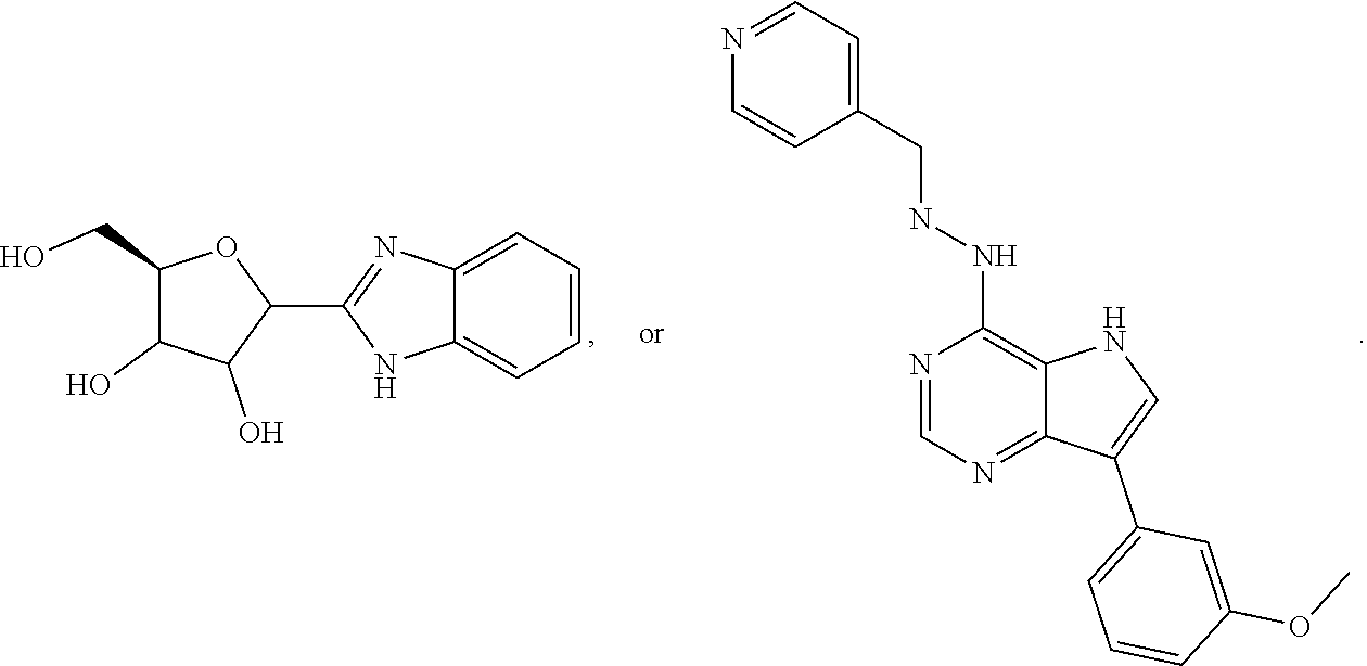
C1=C2C(=CC=C1)NC(C1OC(CO)C(O)C1O)=N2.C1(CNNC2=C3C(=NC=N2)C(C2=CC=CC(OC)=C2)=CN3)=CC=NC=C1
